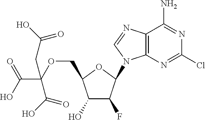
C1(O)C(F)C(N2C3=C(N=C2)C(N)=NC(Cl)=N3)OC1COC(C(O)=O)(C(O)=O)CC(=O)O
